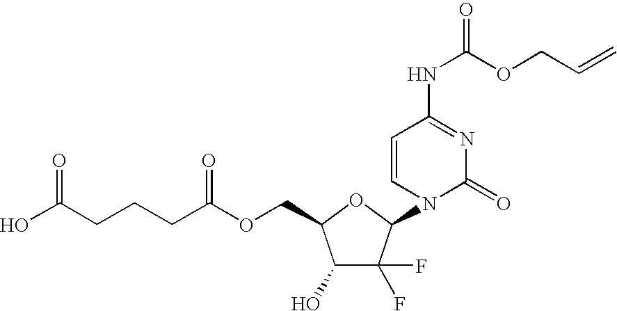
C1(O)C(F)(F)C(N2C(=O)N=C(NC(OCC=C)=O)C=C2)OC1COC(CCCC(O)=O)=O
